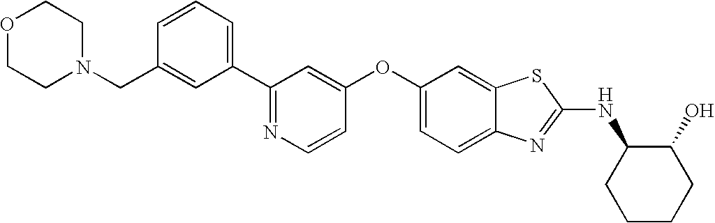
N1=C(C2=CC=CC(CN3CCOCC3)=C2)C=C(OC2=CC=C3C(=C2)SC(NC2CCCCC2O)=N3)C=C1
